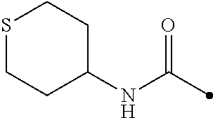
S1CCC(NC(=O)C)CC1
